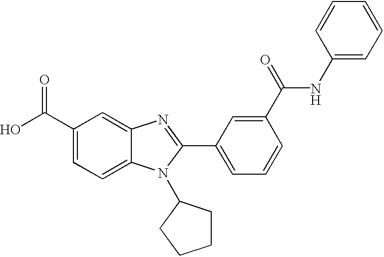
C1(C(O)=O)=CC=C2C(=C1)N=C(C1=CC=CC(C(=O)NC3=CC=CC=C3)=C1)N2C1CCCC1
